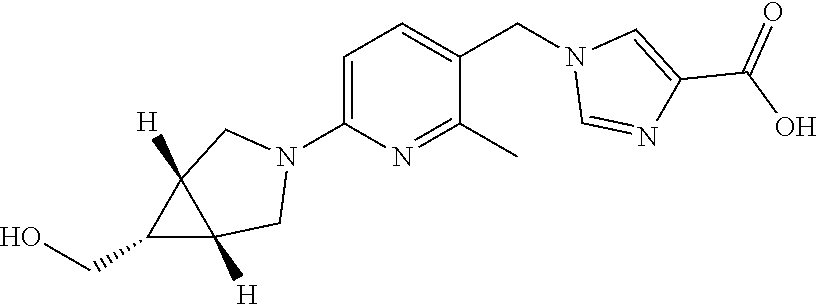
C1=C(N2CC3([H])C([H])(C2)C3CO)N=C(C)C(CN2C=NC(C(O)=O)=C2)=C1
